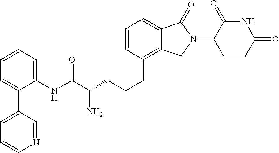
C(CCC1=C2C(=CC=C1)C(=O)N(C1C(=O)NC(=O)CC1)C2)C(C(NC1=CC=CC=C1C1=CC=CN=C1)=O)N
